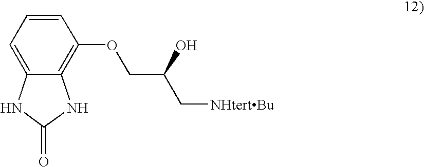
C12=CC=CC(OCC(C[NHtertBu])O)=C1NC(=O)N2
